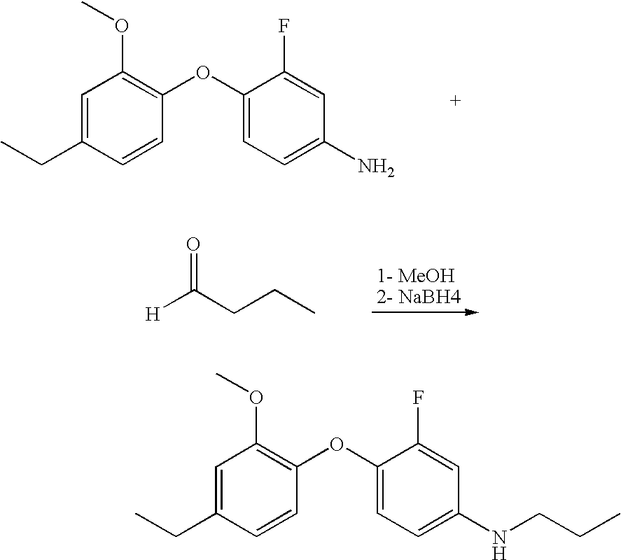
C1=C(CC)C=CC(OC2=CC=C(N)C=C2F)=C1OC.[H]C(CCC)=O.C1=C(CC)C=CC(OC2=CC=C(NCCC)C=C2F)=C1OC
